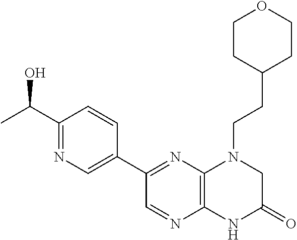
C1(C(O)C)=NC=C(C2=NC3=C(N=C2)NC(=O)CN3CCC2CCOCC2)C=C1
